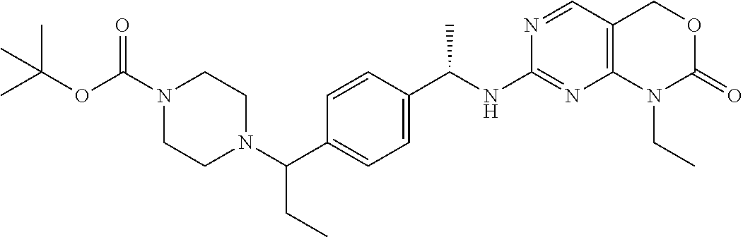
C1(NC(C2=CC=C(C(N3CCN(C(OC(C)(C)C)=O)CC3)CC)C=C2)C)=NC2=C(C=N1)COC(=O)N2CC
